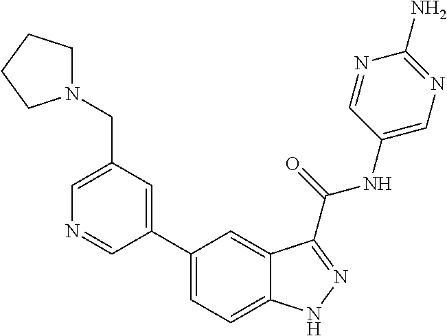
C1(CN2CCCC2)=CN=CC(C2=CC=C3C(=C2)C(C(NC2=CN=C(N)N=C2)=O)=NN3)=C1
